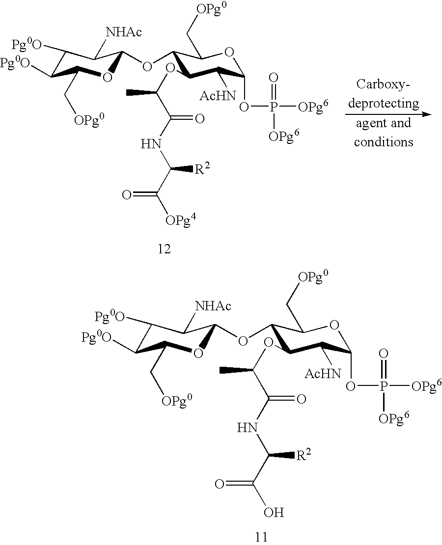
C1([Pg0O])C([Pg0O])C(C[OPg0])OC(OC2C(OC(C(NC(C([OPg4])=O)[R2])=O)C)C([AcHN])C(OP([OPg6])([OPg6])=O)OC2C[OPg0])C1[NHAc].C1([Pg0O])C([Pg0O])C(C[OPg0])OC(OC2C(OC(C(NC(C(O)=O)[R2])=O)C)C([AcHN])C(OP([OPg6])([OPg6])=O)OC2C[OPg0])C1[NHAc]
